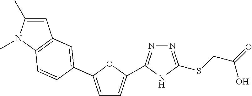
N1=C(SCC(O)=O)NC(C2=CC=C(C3=CC4=C(N(C)C(C)=C4)C=C3)O2)=N1
